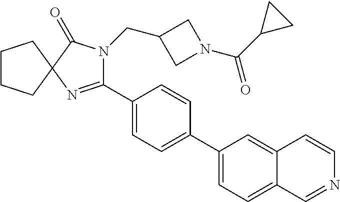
C1CCC2(C1)N=C(C1=CC=C(C3=CC=C4C(=C3)C=CN=C4)C=C1)N(CC1CN(C(C3CC3)=O)C1)C2=O
